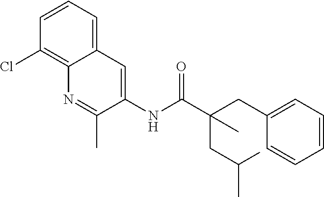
C1=CC=C2C(=C1Cl)N=C(C)C(NC(C(CC1=CC=CC=C1)(CC(C)C)C)=O)=C2
